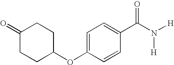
O=C1CCC(OC2=CC=C(C(N([H])[H])=O)C=C2)CC1
